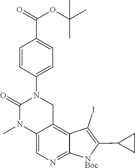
C1(C(=O)OC(C)(C)C)=CC=C(N2CC3=C4C(I)=C(C5CC5)[NBoc]C4=NC=C3N(C)C2=O)C=C1
